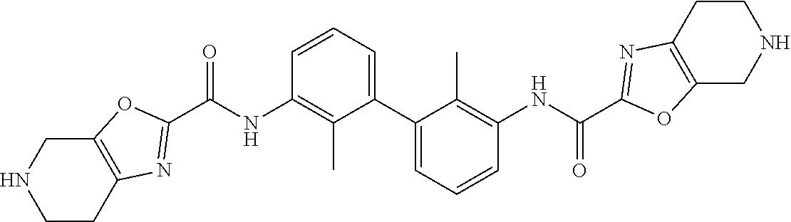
C1CC2=C(CN1)OC(C(NC1=C(C)C(C3=CC=CC(NC(=O)C4=NC5=C(CNCC5)O4)=C3C)=CC=C1)=O)=N2
